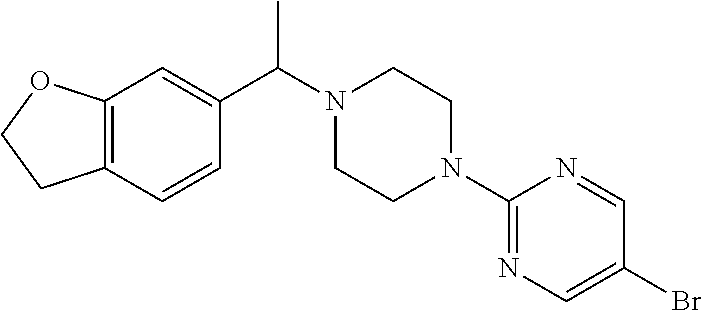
CC(N1CCN(C2=NC=C(Br)C=N2)CC1)C1=CC2=C(C=C1)CCO2
